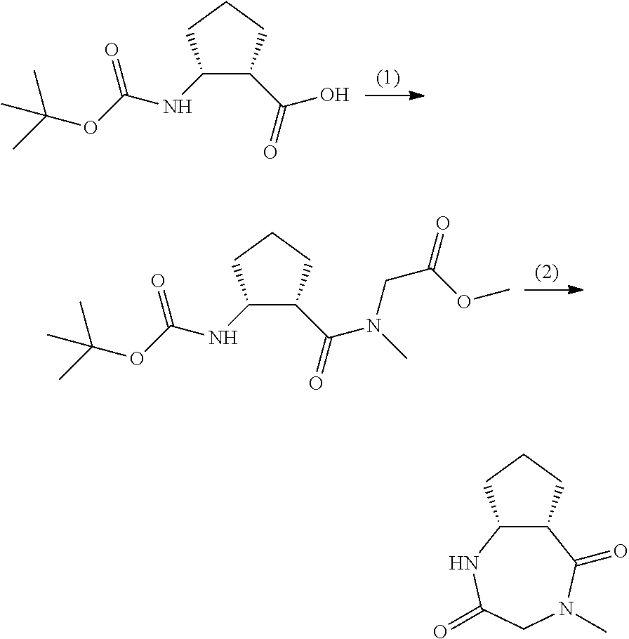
CC(C)(OC(NC1C(C(O)=O)CCC1)=O)C.CC(C)(OC(NC1C(C(N(C)CC(=O)OC)=O)CCC1)=O)C.C12C(CCC1)C(=O)N(C)CC(=O)N2
